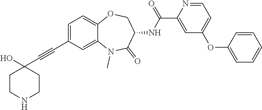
C1CNCCC1(O)C#CC1=CC=C2C(=C1)N(C)C(=O)C(NC(C1=CC(OC3=CC=CC=C3)=CC=N1)=O)CO2
